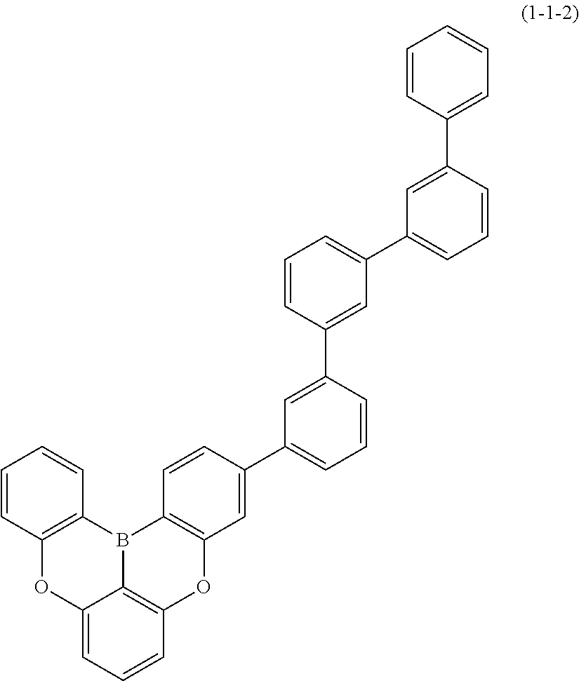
C12=CC=CC3=C1B(C1=C(O3)C=C(C3=CC=CC(C4=CC(C5=CC=CC(C6=CC=CC=C6)=C5)=CC=C4)=C3)C=C1)C1=C(O2)C=CC=C1
